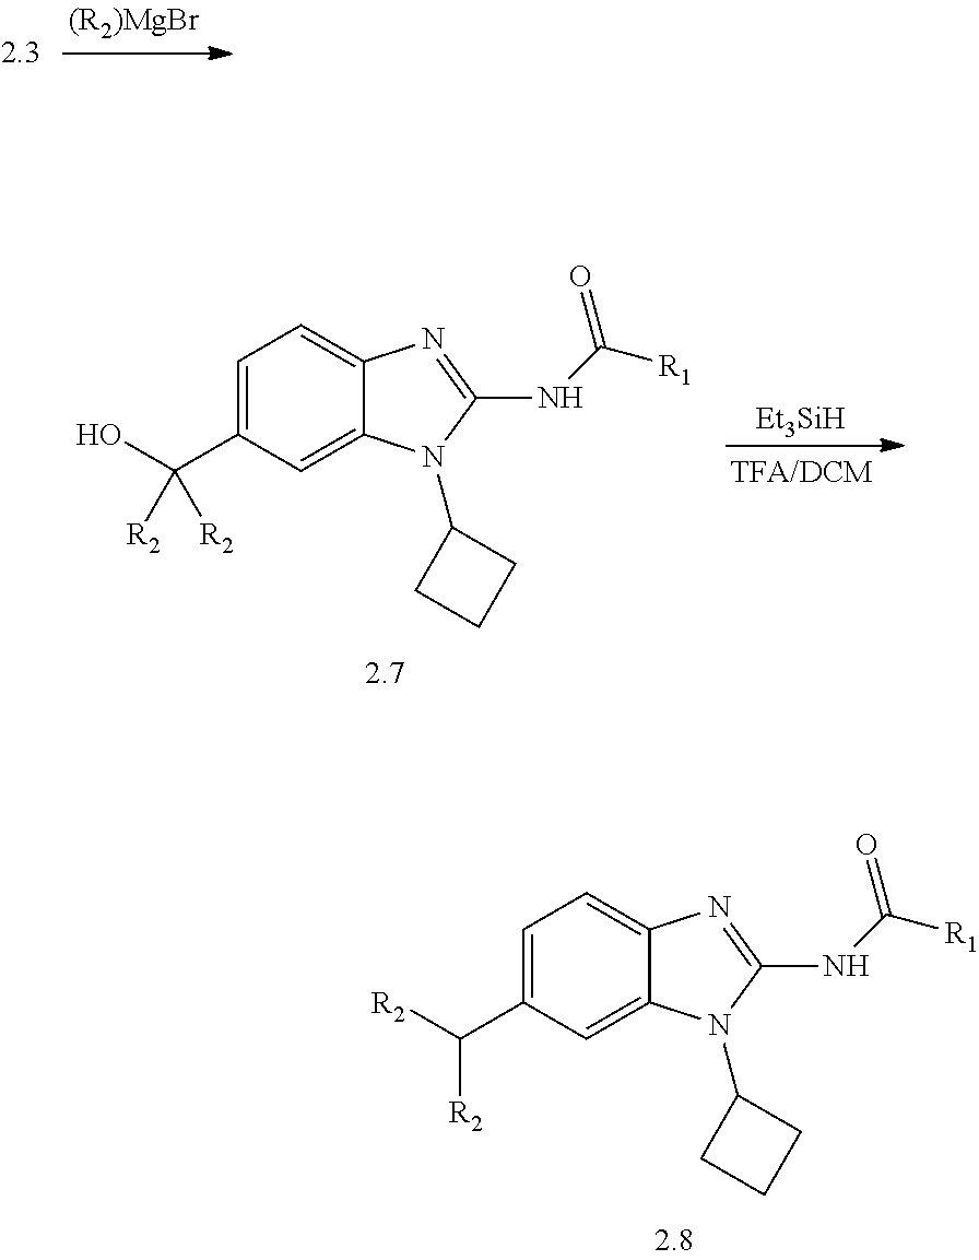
C1=C(C(O)([R2])[R2])C=C2C(=C1)N=C(NC([R1])=O)N2C1CCC1.[Et3SiH].C1=C(C([R2])[R2])C=C2C(=C1)N=C(NC([R1])=O)N2C1CCC1
